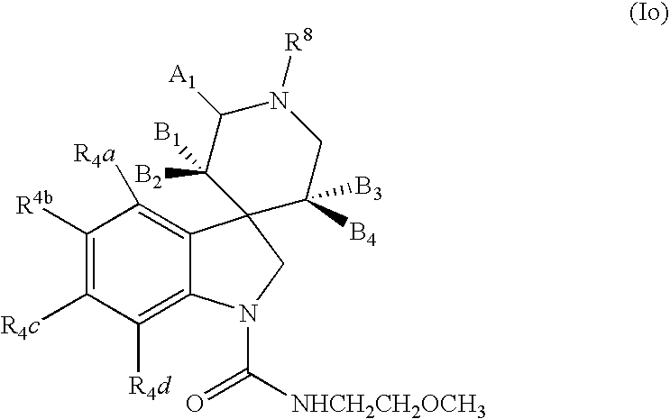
C1([R4b])=C([R4c])C([R4d])=C2C(=C1[R4a])C1(CN2C([NHCH2CH2OCH3])=O)C([B4])([B3])CN([R8])C([A1])C1([B2])[B1]
